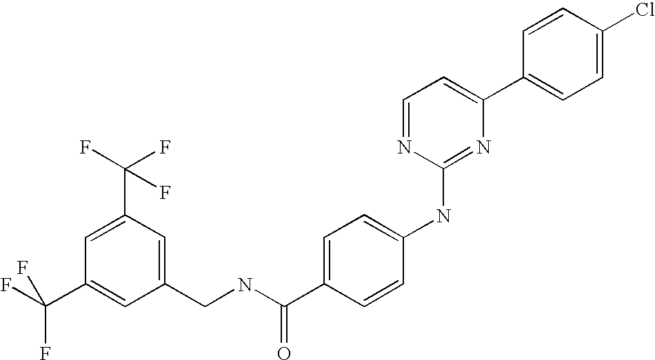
C1=CC(C2=CC=NC(NC3=CC=C(C(NCC4=CC(C(F)(F)F)=CC(C(F)(F)F)=C4)=O)C=C3)=N2)=CC=C1Cl
